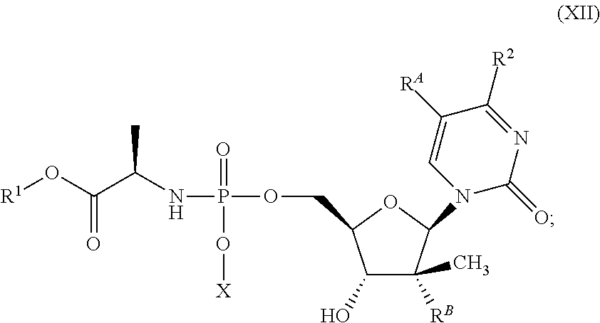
C1(O)C([RB])(C)C(N2C(=O)N=C([R2])C([RA])=C2)OC1COP(NC(C(O[R1])=O)C)(O[X])=O
